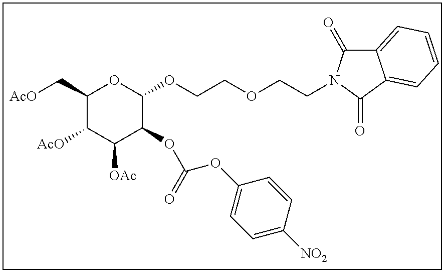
O1C(C[AcO])C([AcO])C([OAc])C(OC(=O)OC2=CC=C([NO2])C=C2)C1OCCOCCN1C(=O)C2=CC=CC=C2C1=O
